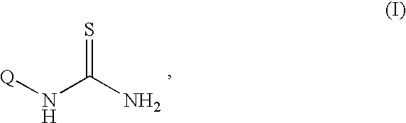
[Q]NC(N)=S
